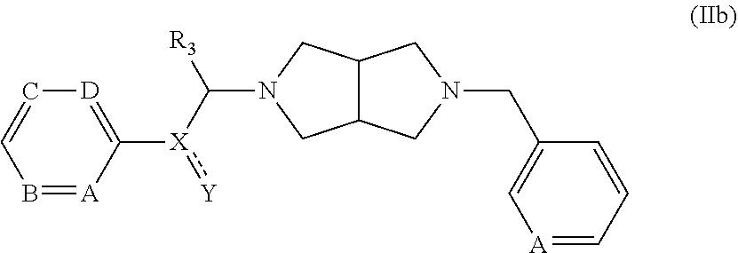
C1N(CC2=C[A]=CC=C2)CC2C1CN(C([X](:[Y])C1=[D]C=CB=[A]1)[R3])C2
